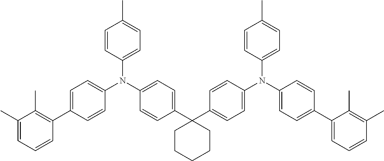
C1=C(C2=C(C)C(C)=CC=C2)C=CC(N(C2=CC=C(C3(C4=CC=C(N(C5=CC=C(C6=CC=CC(C)=C6C)C=C5)C5=CC=C(C)C=C5)C=C4)CCCCC3)C=C2)C2=CC=C(C)C=C2)=C1
